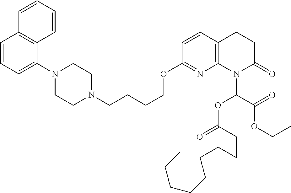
C1=CC=C(N2CCN(CCCCOC3=NC4=C(C=C3)CCC(=O)N4C(OC(=O)CCCCCCCCC)C(=O)OCC)CC2)C2=C1C=CC=C2
